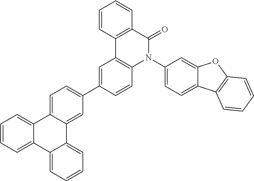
C1=CC=C2C(=C1)C1=CC=C(C3=CC4=C(C=C3)N(C3=CC=C5C(=C3)OC3=C5C=CC=C3)C(=O)C3=C4C=CC=C3)C=C1C1=CC=CC=C21
